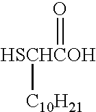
[HSCHCOH](=O)[C10H21]
